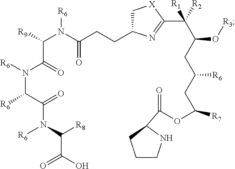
C1C(CCC(N(C([R9])C(=O)N([R6])C(C(=O)N(C([R8])C(=O)O)[R6])[R6])[R6])=O)N=C(C(C(O[R3])CC([R6])CC([R7])OC(=O)C2NCCC2)([R2])[R1])[X]1
